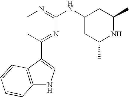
C1=CC(C2=CNC3=C2C=CC=C3)=NC(NC2CC(C)NC(C)C2)=N1
